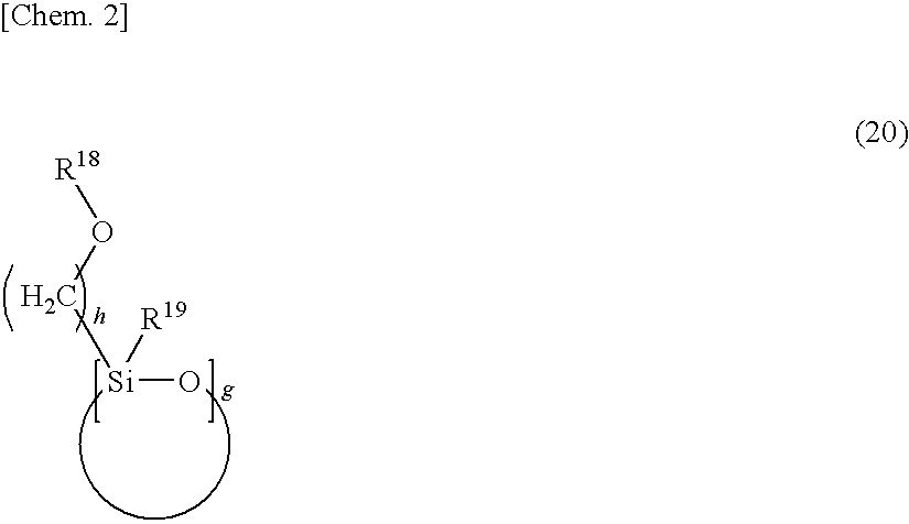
[R18]OC[Si](O)[R19]
